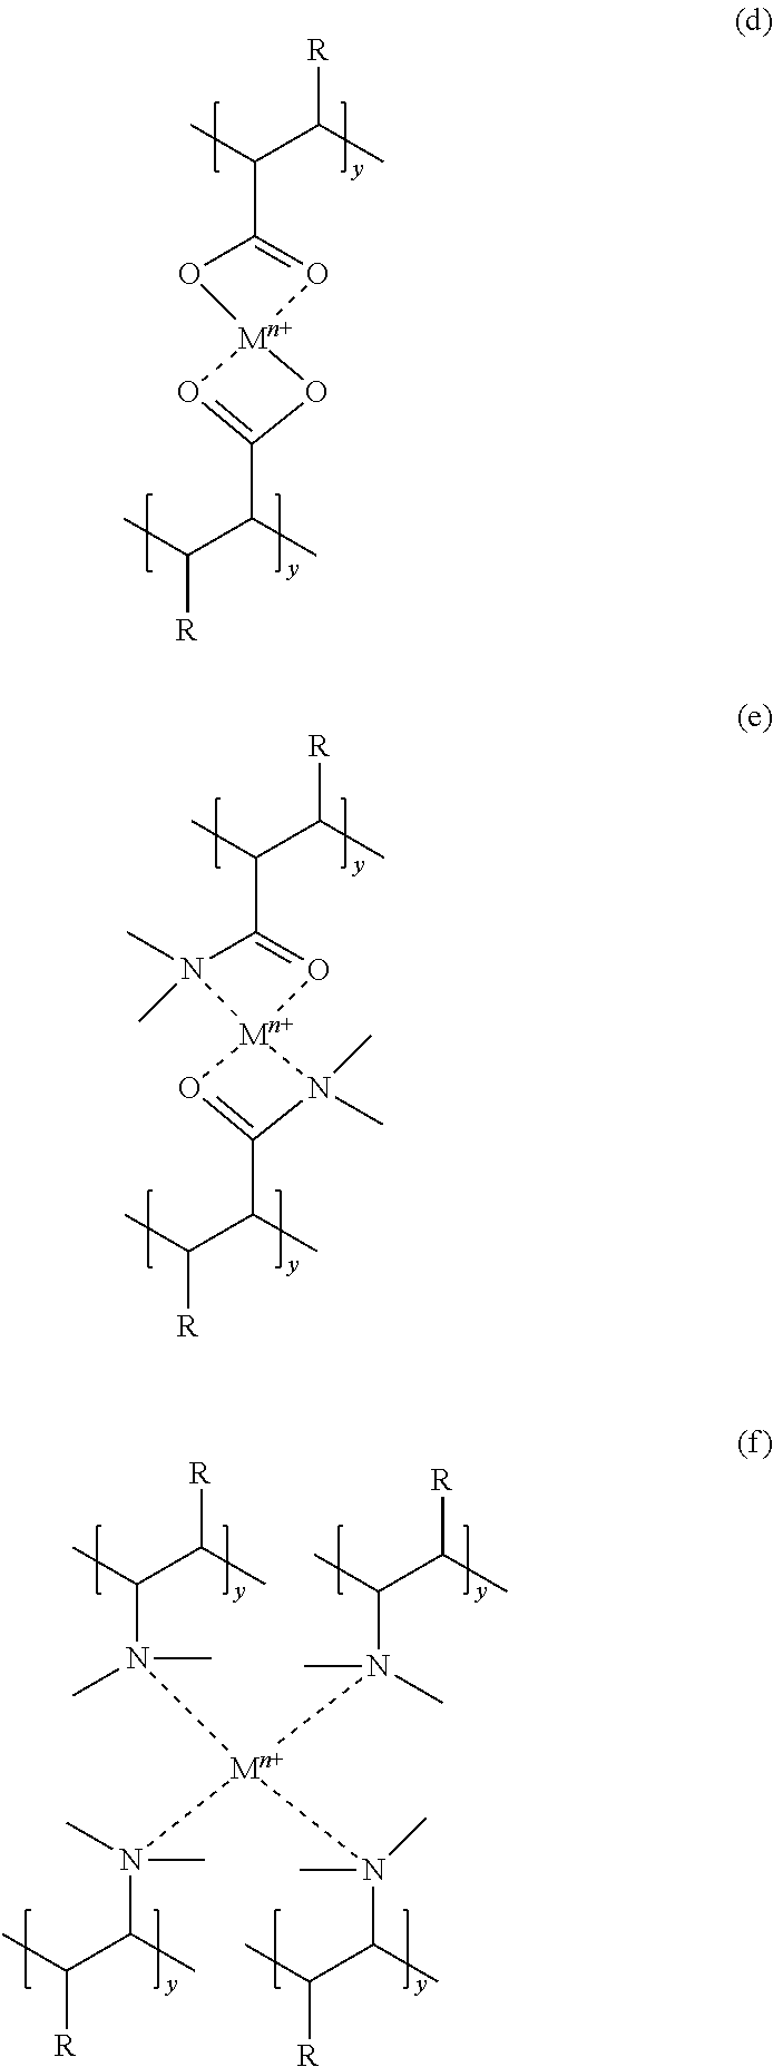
CC(C(C)[R])C1=O[Mn+]2(O1)O=C(C(C)C(C)[R])O2.CC(C(C)[R])C1=O[Mn+]2(N1(C)C)O=C(C(C)C(C)[R])N2(C)C.CC(C(C)[R])N(C)(C)[Mn+](N(C(C)C(C)[R])(C)C)(N(C)(C)C(C)C(C)[R])N(C)(C)C(C)C(C)[R]
